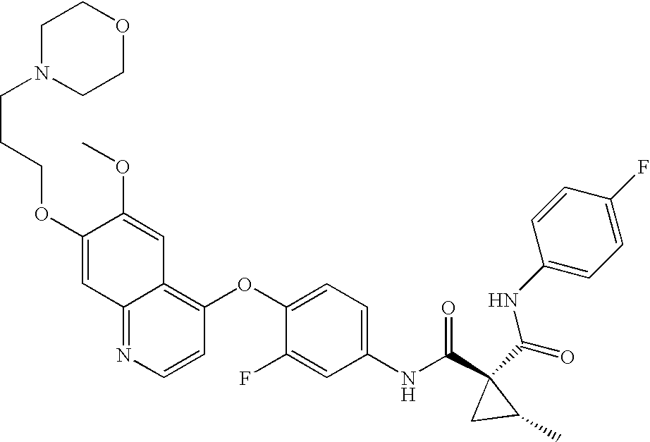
C1N(CCCOC2=CC3=NC=CC(OC4=CC=C(NC(C5(C(=O)NC6=CC=C(F)C=C6)CC5C)=O)C=C4F)=C3C=C2OC)CCOC1
